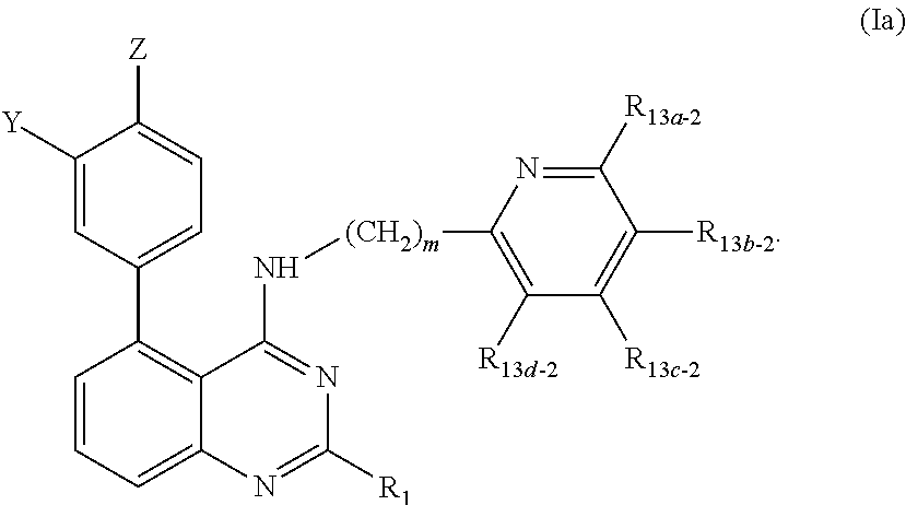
C1=CC=C2C(=C1C1=CC=C([Z])C([Y])=C1)C(N[(CH2)m]C1=C([R13d-2])C([R13c-2])=C([R13b-2])C([R13a-2])=N1)=NC([R1])=N2
